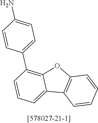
C12=C(OC3=C(C4=CC=C(N)C=C4)C=CC=C13)C=CC=C2
